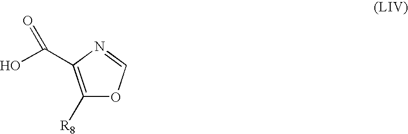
C1([R8])=C(C(O)=O)N=CO1
